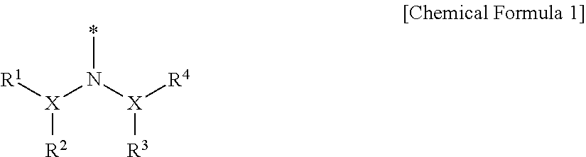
[R1][X](N([X]([R4])[R3])*)[R2]
